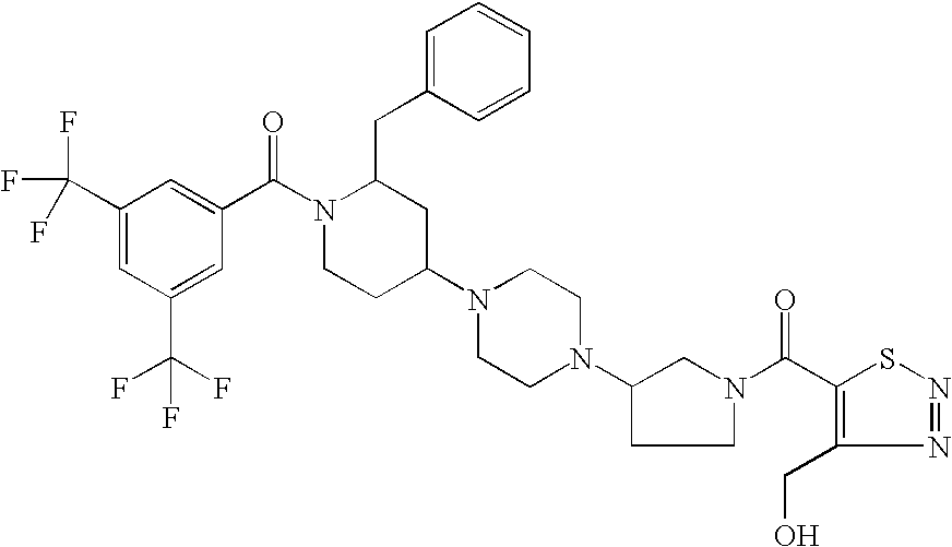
C1(C(F)(F)F)=CC(C(F)(F)F)=CC(C(N2CCC(N3CCN(C4CCN(C(C5=C(CO)N=NS5)=O)C4)CC3)CC2CC2=CC=CC=C2)=O)=C1
